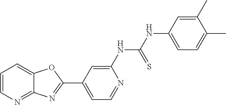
C1=C(NC(NC2=CC=C(C)C(C)=C2)=S)N=CC=C1C1=NC2=NC=CC=C2O1
